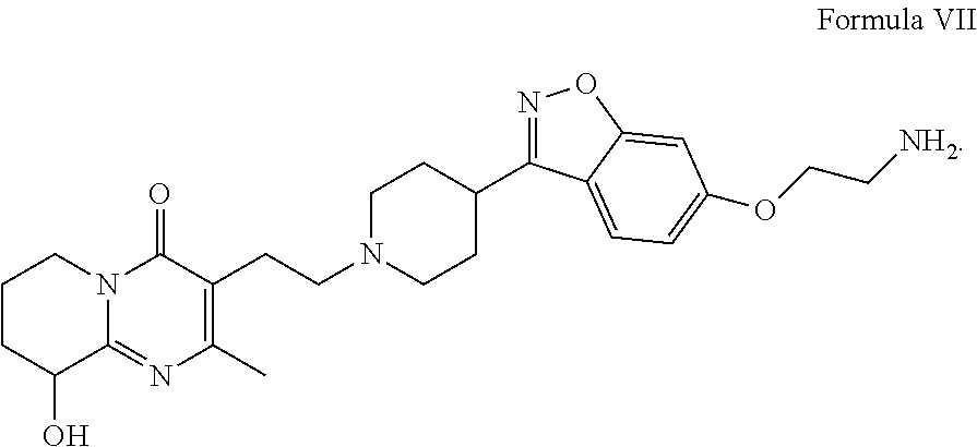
C1CC(O)C2=NC(C)=C(CCN3CCC(C4=NOC5=CC(OCC[NH2])=CC=C45)CC3)C(=O)N2C1
